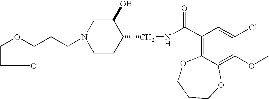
C(N1CCC(CNC(C2=C3C(=C(OC)C(Cl)=C2)OCCCO3)=O)C(O)C1)CC1OCCO1
